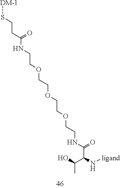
[DM-1]SCCC(NCCOCCOCCOCCNC(C(N[ligand])C(C)O)=O)=O
